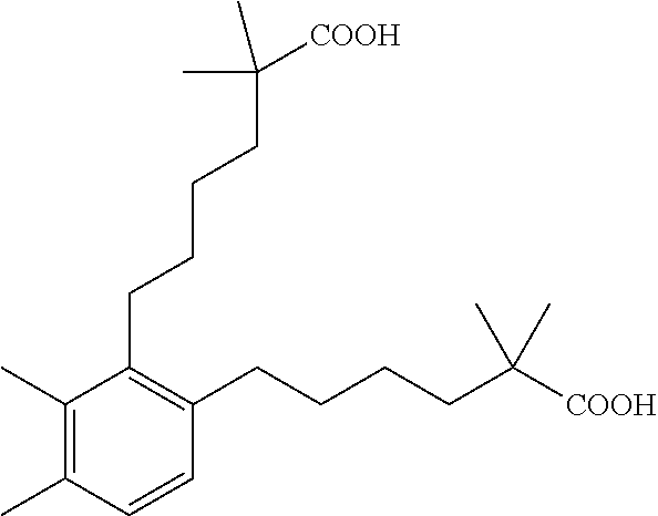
C1(CCCCC(C)(C)[COOH])=C(CCCCC(C)(C)[COOH])C=CC(C)=C1C
